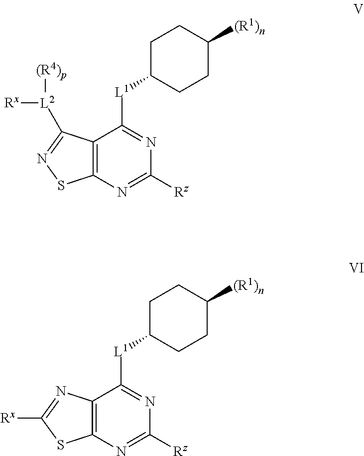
C12=C(N=C([Rz])N=C1[L1]C1CCC([(R1)n])CC1)SN=C2[L2]([Rx])[(R4)p].C12=C(N=C([Rz])N=C1[L1]C1CCC([(R1)n])CC1)SC([Rx])=N2
